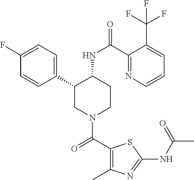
C1(F)=CC=C(C2CN(C(C3=C(C)N=C(NC(C)=O)S3)=O)CCC2NC(=O)C2=NC=CC=C2C(F)(F)F)C=C1
